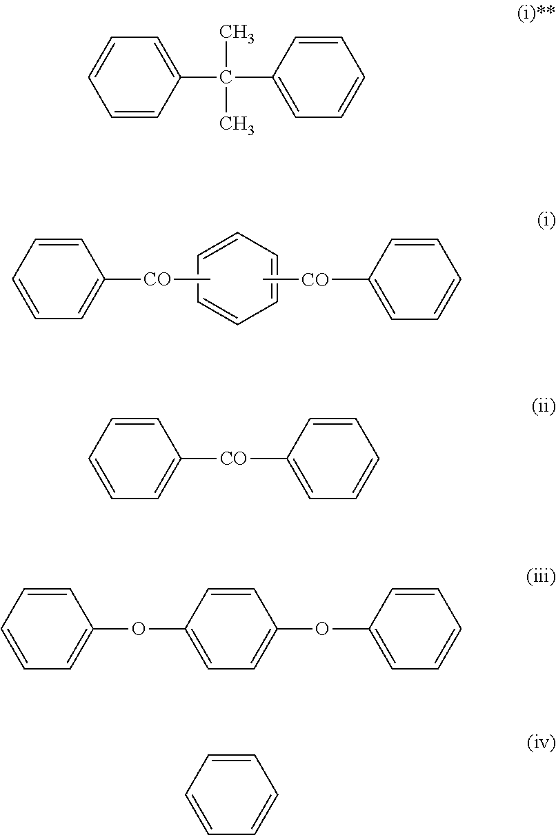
C1=CC=CC=C1.C1=CC=CC([CO]C)=C1.C[CO]C1=CC=CC=C1.C1=CC(C(C)(C)C2=CC=CC=C2)=CC=C1.C1=CC=CC([CO]C2=CC=CC=C2)=C1.C1=CC=CC(OC2=CC=C(OC3=CC=CC=C3)C=C2)=C1.C1=CC=CC=C1
